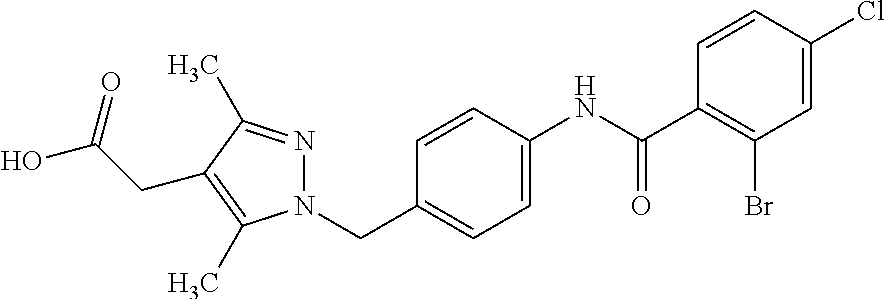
N1(CC2=CC=C(NC(C3=C(Br)C=C(Cl)C=C3)=O)C=C2)N=C(C)C(CC(O)=O)=C1C
